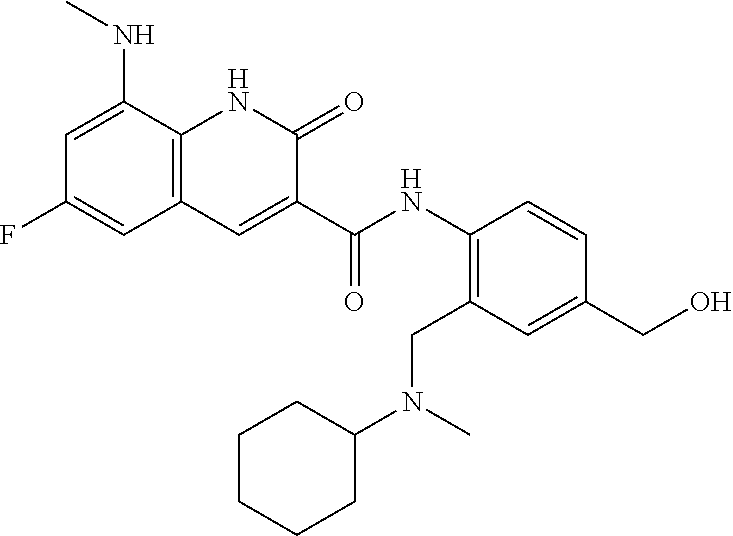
C1=C(NC)C2=C(C=C1F)C=C(C(NC1=C(CN(C)C3CCCCC3)C=C(CO)C=C1)=O)C(=O)N2
